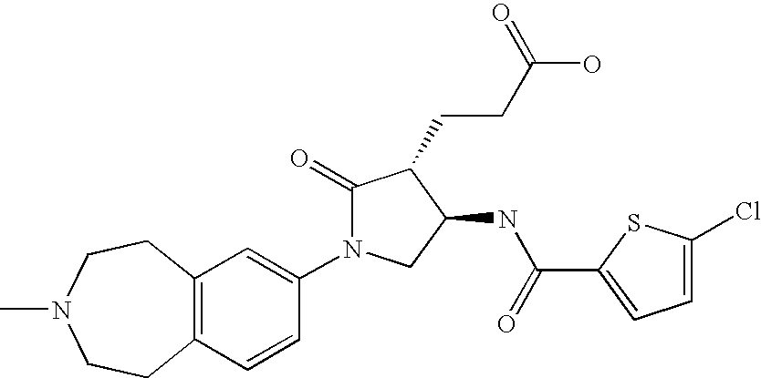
C12=C(C=CC(N3C(=O)C(CCC(O)=O)C(NC(C4=CC=C(Cl)S4)=O)C3)=C1)CCN(C)CC2
